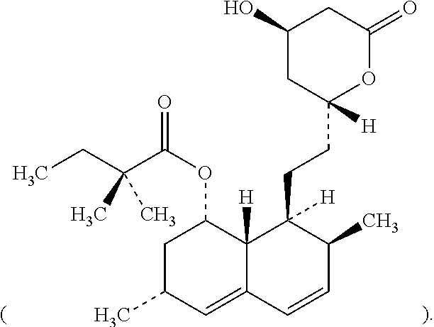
C1C(C)C=C2C([H])(C1OC(C(CC)(C)C)=O)C(CCC1([H])OC(=O)CC(O)C1)([H])C(C)C=C2
